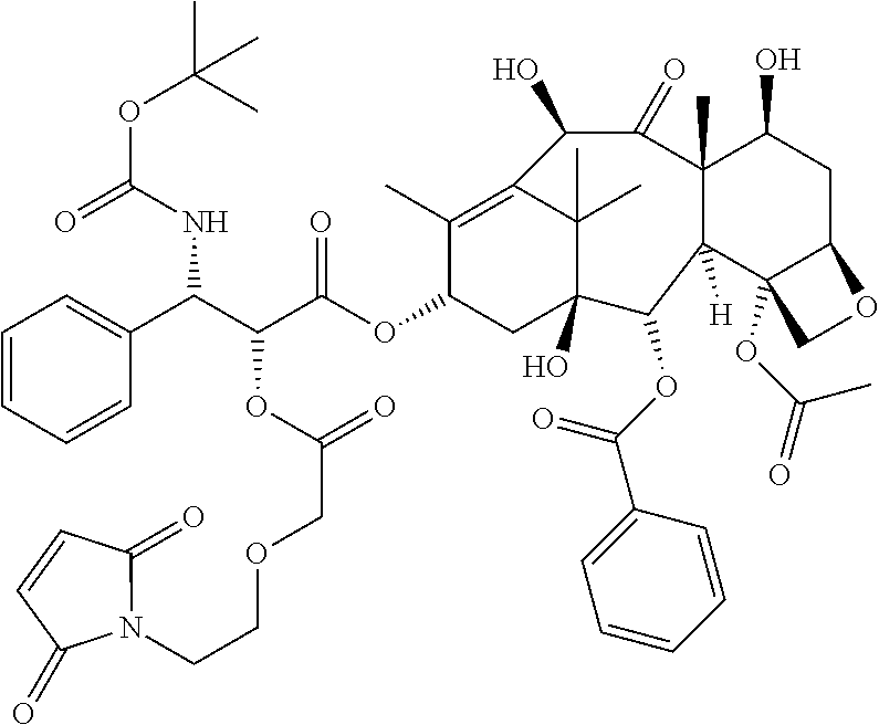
O(C(=O)NC(C(C(OC1CC2(O)C(C)(C)C(=C1C)C(O)C(=O)C1(C)C(O)CC3C(OC(=O)C)(C1([H])C2OC(C1=CC=CC=C1)=O)CO3)=O)OC(COCCN1C(=O)C=CC1=O)=O)C1=CC=CC=C1)C(C)(C)C
